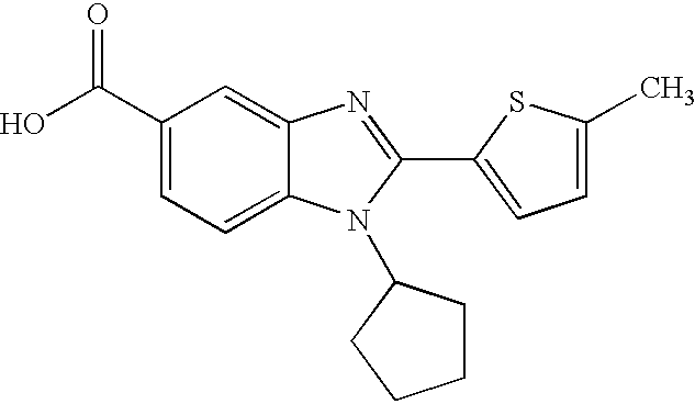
C1(C(O)=O)=CC=C2C(=C1)N=C(C1=CC=C(C)S1)N2C1CCCC1
